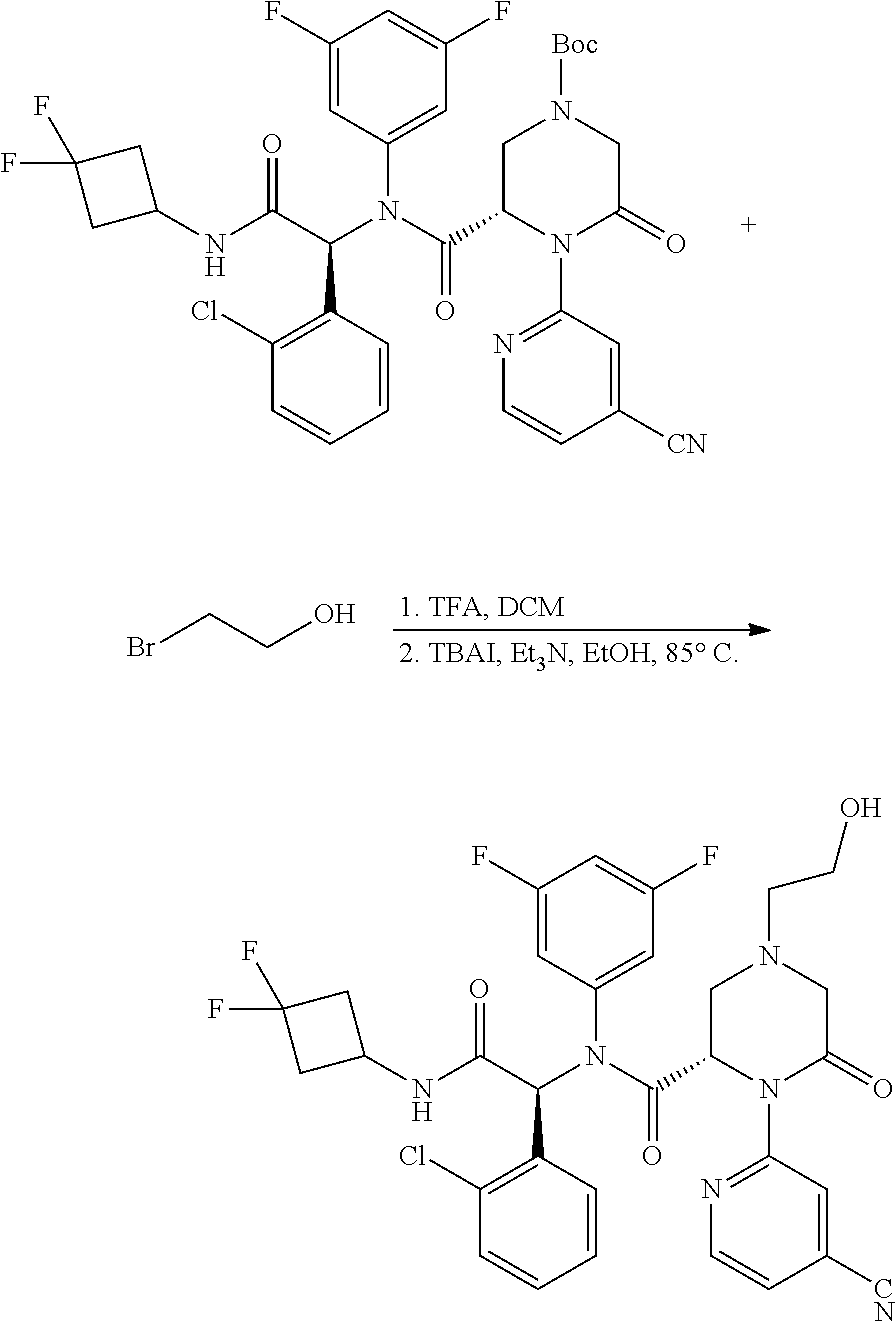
FC1(F)CC(NC(C(N(C(C2N(C3=NC=CC([CN])=C3)C(=O)CN(CCO)C2)=O)C2=CC(F)=CC(F)=C2)C2=C(Cl)C=CC=C2)=O)C1.FC1(F)CC(NC(C(N(C(C2N(C3=NC=CC([CN])=C3)C(=O)CN([Boc])C2)=O)C2=CC(F)=CC(F)=C2)C2=C(Cl)C=CC=C2)=O)C1.BrCCO
